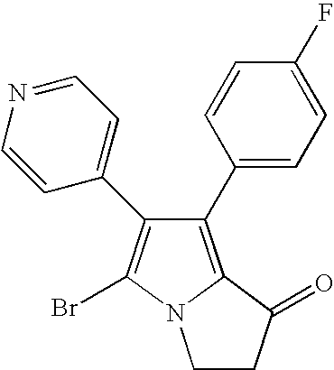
C1=NC=CC(C2=C(Br)N3C(=C2C2=CC=C(F)C=C2)C(=O)CC3)=C1
